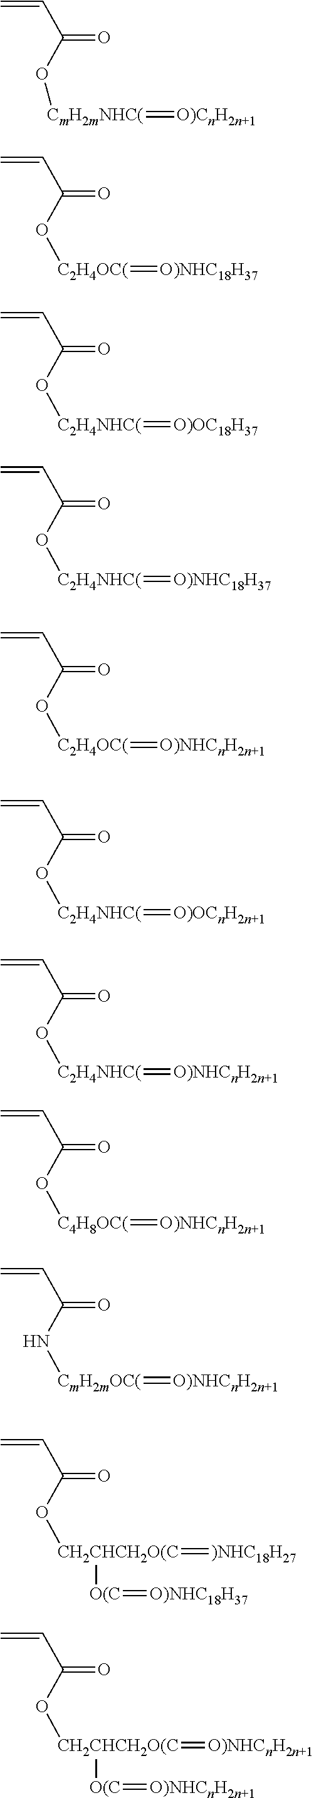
C(C=C)(=O)O[CmH2mNHC(]=[O)CnH2n+1].C(C=C)(=O)O[C2H4OC(]=[O)NHC18H37].C(C=C)(=O)O[C2H4NHC(]=[O)OC18H37].C(C=C)(=O)O[C2H4NHC(]=[O)NHC18H37].C(C=C)(=O)O[C2H4OC(]=[O)NHCnH2n+1].C(C=C)(=O)O[C2H4NHC(]=[O)OCnH2n+1].C(C=C)(=O)O[C2H4NHC(]=[O)NHCnH2n+1].C(C=C)(=O)O[C4H8OC(]=[O)NHCnH2n+1].C(C=C)(=O)N[CmH2mOC(]=[O)NHCnH2n+1].C(C=C)(=O)O[CH2CHCH2O(C](=[)NHC18H27])[O(C]=[O)NHC18H37].C(C=C)(=O)O[CH2CHCH2O(C](=[O)NHCnH2n+1])[O(C]=[O)NHCnH2n+1]
